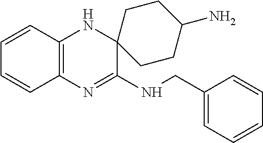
C1=CC2=C(C=C1)N=C(NCC1=CC=CC=C1)C1(N2)CCC(N)CC1
